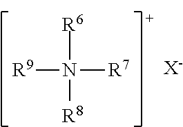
[R9]N([R7])([R6])[R8].[X-]
